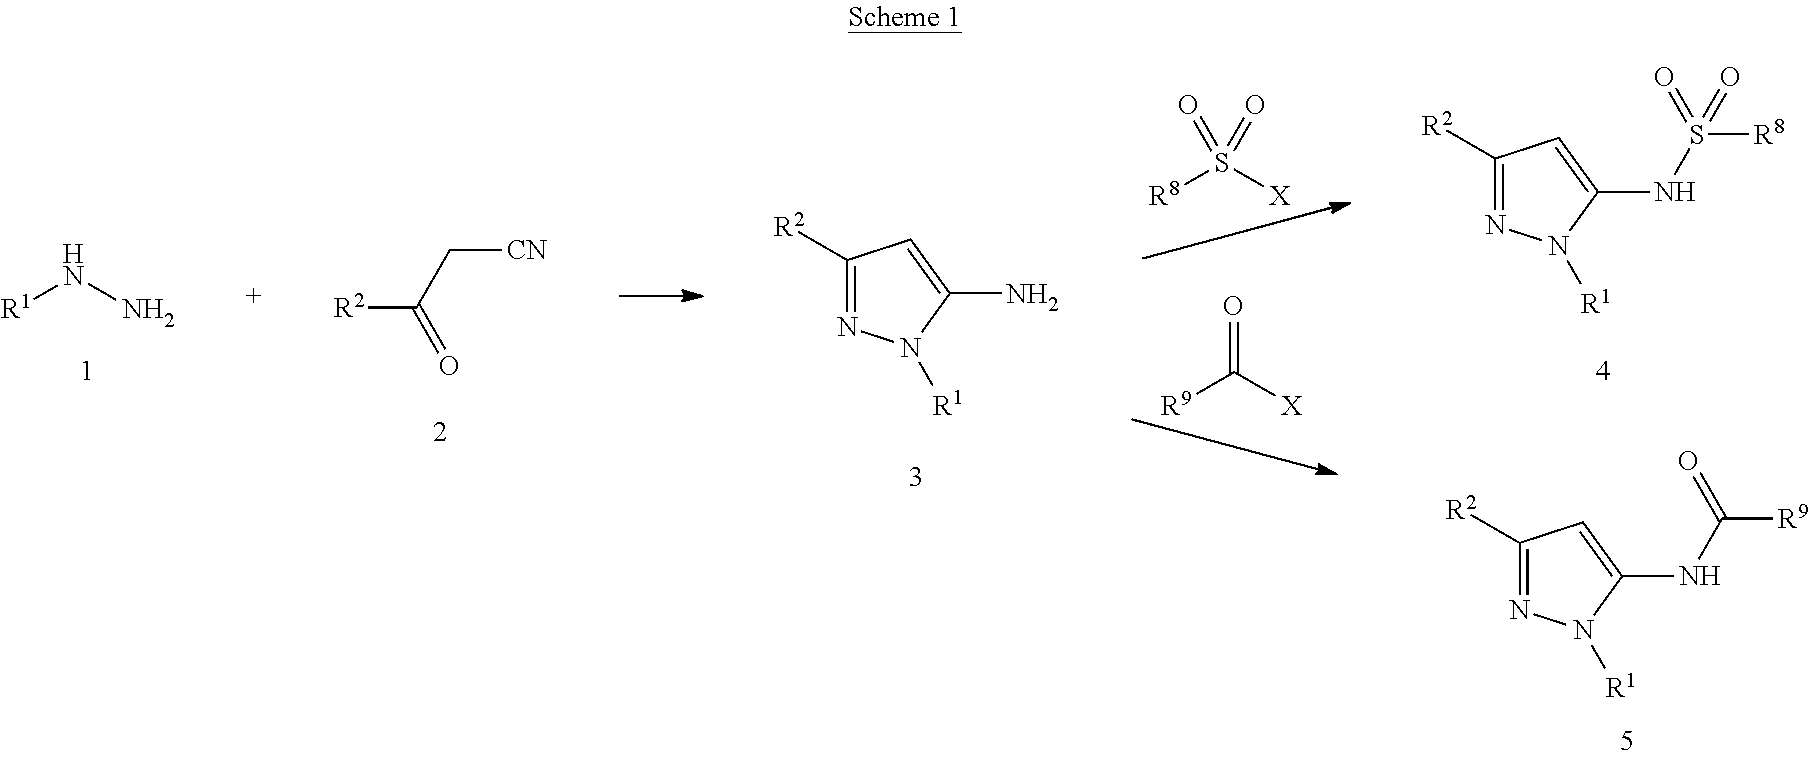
[R1]NN.[R2]C(=O)C[CN].[R9]C([X])=O.[R8]S([X])(=O)=O.C1([R2])=NN([R1])C(N)=C1.C1([R2])=NN([R1])C(NS([R8])(=O)=O)=C1.C1([R2])=NN([R1])C(NC([R9])=O)=C1
